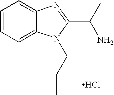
C1=CC=C2C(=C1)N=C(C(C)N)N2CCC.Cl
